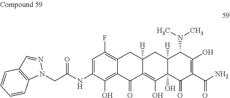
C1=C(NC(CN2N=CC3=C2C=CC=C3)=O)C(O)=C2C(=C1F)CC1([H])C(=C(O)C3(O)C([H])(C1)C(N(C)C)C(O)=C(C(N)=O)C3=O)C2=O
